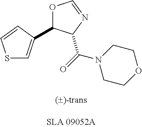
S1C=C(C2OC=NC2C(N2CCOCC2)=O)C=C1
